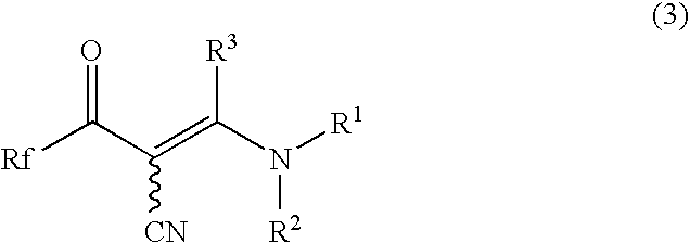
C(=C(N([R1])[R2])[R3])([CN])C([Rf])=O
